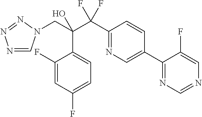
N1=CN(CC(C(C2=NC=C(C3=NC=NC=C3F)C=C2)(F)F)(O)C2=CC=C(F)C=C2F)N=N1
